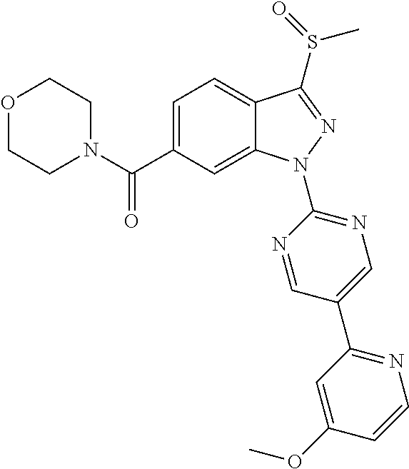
C1N(C(C2=CC=C3C(=C2)N(C2=NC=C(C4=NC=CC(OC)=C4)C=N2)N=C3S(=O)C)=O)CCOC1
